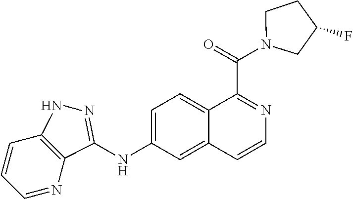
C1=CC=NC2=C1NN=C2NC1=CC=C2C(=C1)C=CN=C2C(=O)N1CCC(F)C1
